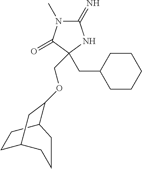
C1(=N)N(C)C(=O)C(COC2CC3CCC2CCC3)(CC2CCCCC2)N1
